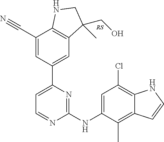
C1(C#N)=CC(C2=CC=NC(NC3=CC(Cl)=C4C(=C3C)C=CN4)=N2)=CC2=C1NCC2(C)CO
